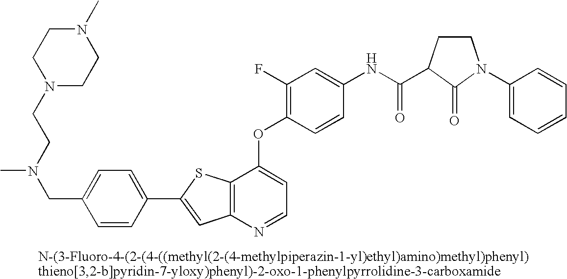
C12=C(N=CC=C1OC1=C(F)C=C(NC(=O)C3CCN(C4=CC=CC=C4)C3=O)C=C1)C=C(C1=CC=C(CN(CCN3CCN(C)CC3)C)C=C1)S2
